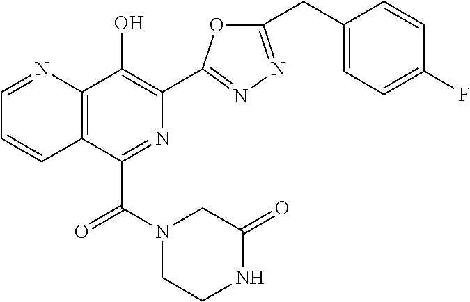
C1=NC2=C(C=C1)C(C(N1CCNC(=O)C1)=O)=NC(C1=NN=C(CC3=CC=C(F)C=C3)O1)=C2O
